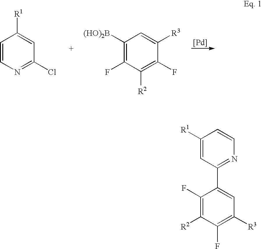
C1=CN=C(Cl)C=C1[R1].C1([(HO)2B])=C(F)C([R2])=C(F)C([R3])=C1.[Pd].C1([R1])=CC(C2=CC([R3])=C(F)C([R2])=C2F)=NC=C1
